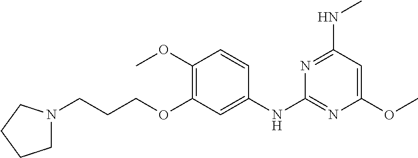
C1(OCCCN2CCCC2)=C(OC)C=CC(NC2=NC(OC)=CC(NC)=N2)=C1
